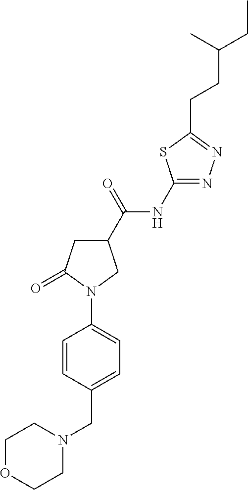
N1(CC2=CC=C(N3C(=O)CC(C(NC4=NN=C(CCC(CC)C)S4)=O)C3)C=C2)CCOCC1
